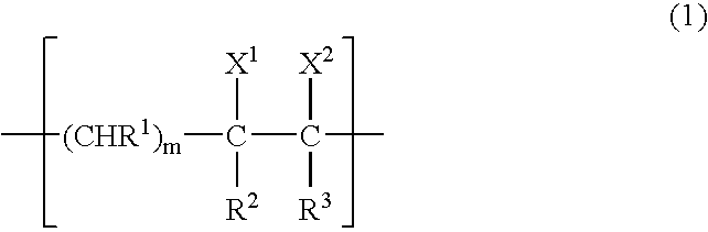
C[(CHR1)m]C(C(C)([X2])[R3])([X1])[R2]
